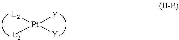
[Pt]([L2])([L2])([Y])[Y]
